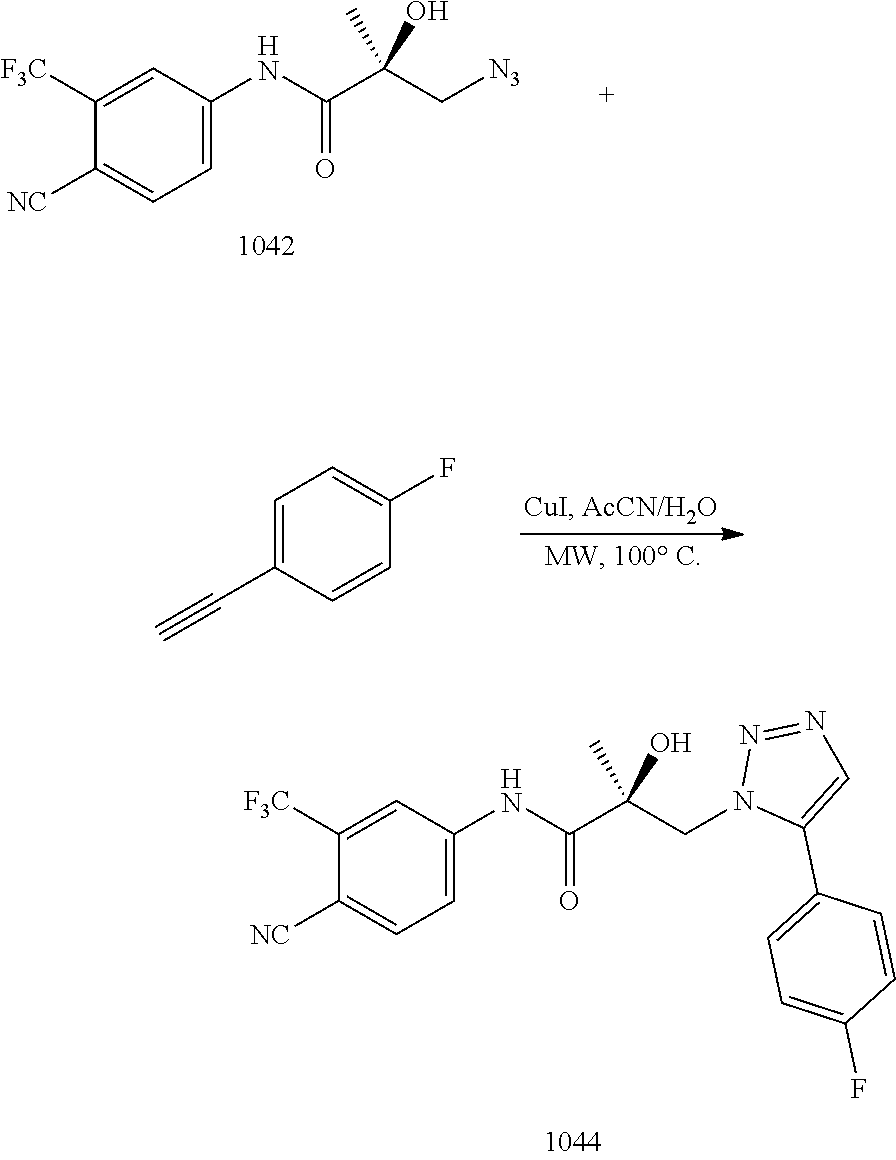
O=C(C(C[N3])(C)O)NC1=CC=C([NC])C([F3C])=C1.C1=C(C#C)C=CC(F)=C1.O=C(C(CN1C(C2=CC=C(F)C=C2)=CN=N1)(C)O)NC1=CC=C([NC])C([F3C])=C1
